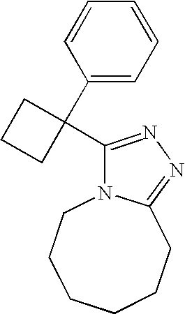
C1=CC=CC=C1C1(C2=NN=C3N2CCCCCC3)CCC1
